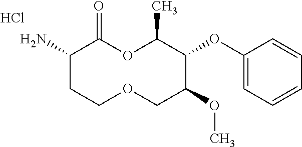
C1(N)CCOCC(OC)C(OC2=CC=CC=C2)C(C)OC1=O.Cl
